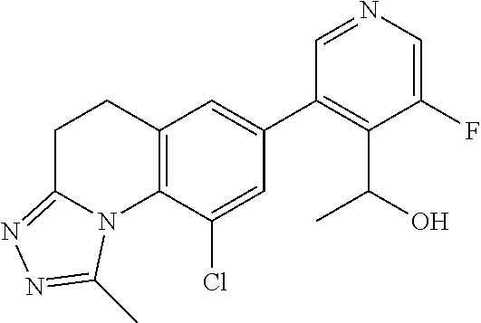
C1(F)=CN=CC(C2=CC3=C(C(Cl)=C2)N2C(=NN=C2C)CC3)=C1C(O)C
